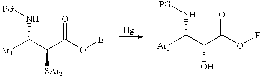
[Ar1]C(C(C(O[E])=O)[SAr2])N[PG].[Ar1]C(C(C(O[E])=O)O)N[PG].[Hg]
